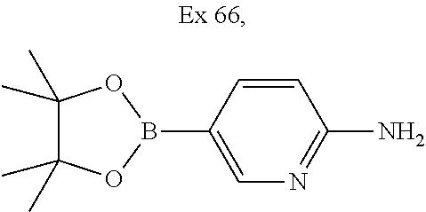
C1=CC(B2OC(C)(C)C(C)(C)O2)=CN=C1N
